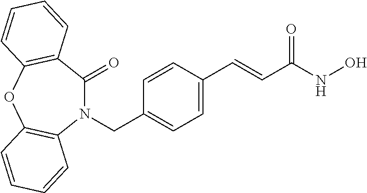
N1(CC2=CC=C(C=CC(NO)=O)C=C2)C(=O)C2=C(OC3=C1C=CC=C3)C=CC=C2
